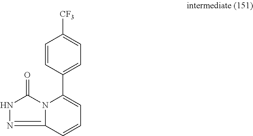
C12=NNC(=O)N1C(C1=CC=C([CF3])C=C1)=CC=C2
